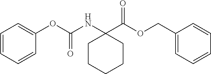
C1CC(NC(OC2=CC=CC=C2)=O)(C(OCC2=CC=CC=C2)=O)CCC1
